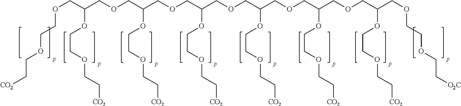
[CO2]CCOCCOCC(COCC(OCCOCC[CO2])COCC(OCCOCC[CO2])COCC(OCCOCC[CO2])COCC(OCCOCC[CO2])COCC(COCCOCC[O2C])OCCOCC[CO2])OCCOCC[CO2]
